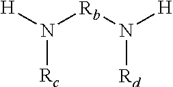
[H]N([Rb]N([H])[Rd])[Rc]
